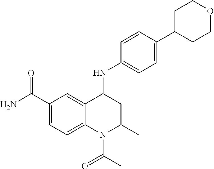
C1=C2C(=CC=C1C(N)=O)N(C(C)=O)C(C)CC2NC1=CC=C(C2CCOCC2)C=C1
